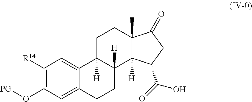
C1([R14])=C(O[PG])C=C2C(=C1)C1([H])C([H])(CC2)C2([H])C(C)(CC1)C(=O)CC2C(=O)O
